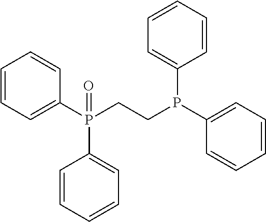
C1=CC=C(P(CCP(C2=CC=CC=C2)C2=CC=CC=C2)(C2=CC=CC=C2)=O)C=C1
